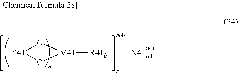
[Y41]1O[M41]([R41b4])O1.[X41]
